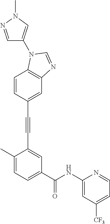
C1=CC2=C(C=C1C#CC1=CC(C(NC3=CC([CF3])=CC=N3)=O)=CC=C1C)N=CN2C1=CN(C)N=C1
